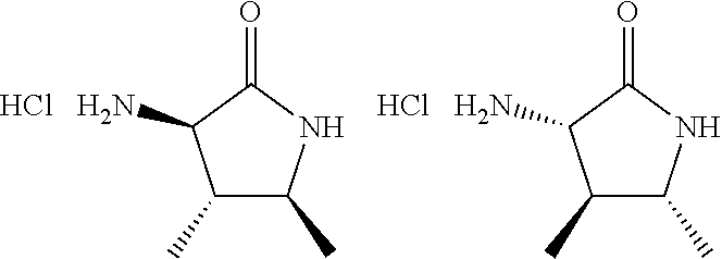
C1(C)C(C)NC(=O)C1N.Cl.C1(C)C(C)NC(=O)C1N.Cl
